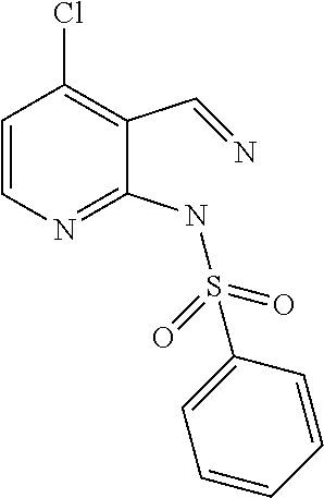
C1=CN=C(NS(C2=CC=CC=C2)(=O)=O)C(C=N)=C1Cl
